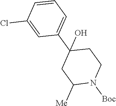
ClC1=CC(C2(O)CC([Me])N([Boc])CC2)=CC=C1
